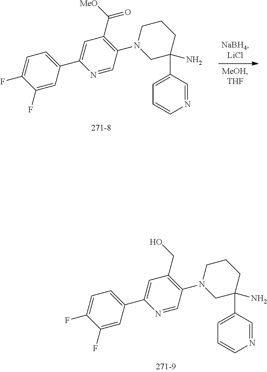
C1(C2(N)CN(C3=C(C(=O)[MeO])C=C(C4=CC=C(F)C(F)=C4)N=C3)CCC2)=CC=CN=C1.C1(C2(N)CN(C3=C(CO)C=C(C4=CC=C(F)C(F)=C4)N=C3)CCC2)=CC=CN=C1
